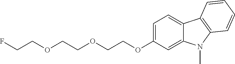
C1=C(OCCOCCOCCF)C=C2C(=C1)C1=C(N2C)C=CC=C1
